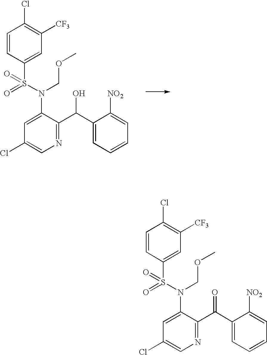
C1=CC(S(N(COC)C2=CC(Cl)=CN=C2C(C2=CC=CC=C2[NO2])O)(=O)=O)=CC([CF3])=C1Cl.C1=CC(S(N(COC)C2=CC(Cl)=CN=C2C(C2=CC=CC=C2[NO2])=O)(=O)=O)=CC([CF3])=C1Cl
